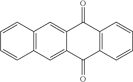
C12=C(C=C3C(=C1)C(=O)C1=C(C3=O)C=CC=C1)C=CC=C2
